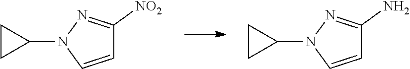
C1=CN(C2CC2)N=C1[NO2].C1=CN(C2CC2)N=C1N
